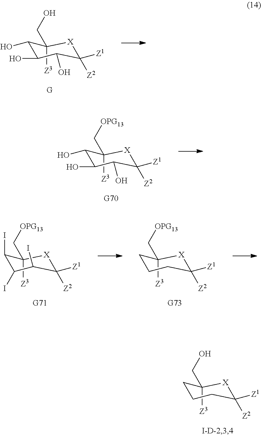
C1(CO)([Z3])CCCC([Z2])([Z1])[X]1.C1(CO)([Z3])C(O)C(O)C(O)C([Z2])([Z1])[X]1.C1(C[OPG13])([Z3])C(O)C(O)C(O)C([Z2])([Z1])[X]1.C1(C[OPG13])([Z3])C(I)C(I)C(I)C([Z2])([Z1])[X]1.C1(C[OPG13])([Z3])CCCC([Z2])([Z1])[X]1
